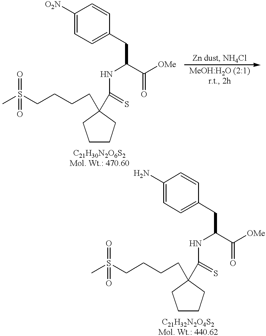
C1CCC(CCCCS(C)(=O)=O)(C(=S)NC(C(=O)[OMe])CC2=CC=C([O2N])C=C2)C1.C1CCC(CCCCS(C)(=O)=O)(C(=S)NC(C(=O)[OMe])CC2=CC=C(N)C=C2)C1
